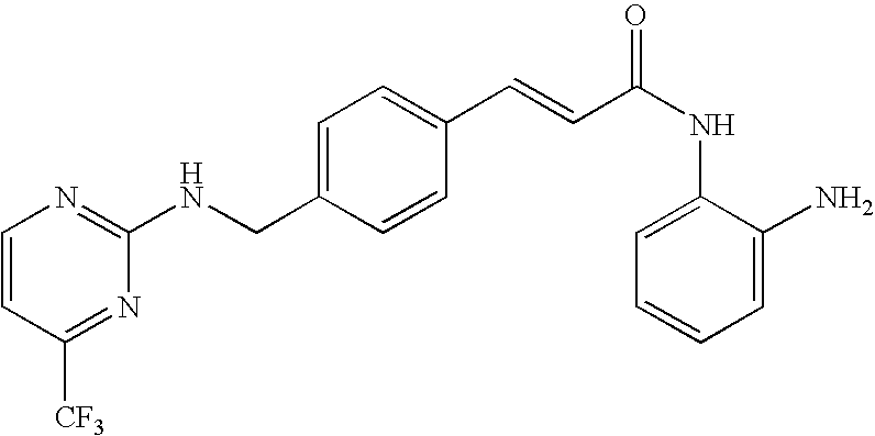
N(CC1=CC=C(C=CC(NC2=CC=CC=C2N)=O)C=C1)C1=NC=CC([CF3])=N1
